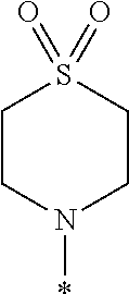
C1CN(*)CCS1(=O)=O
